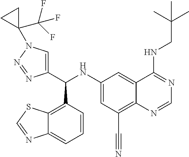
C1(NC(C2=CN(C3(C(F)(F)F)CC3)N=N2)C2=C3C(=CC=C2)N=CS3)=CC(C#N)=C2C(=C1)C(NCC(C)(C)C)=NC=N2
